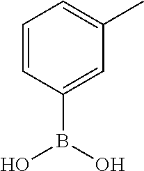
C1=CC(B(O)O)=CC(C)=C1
